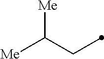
C(C)C([Me])[Me]
